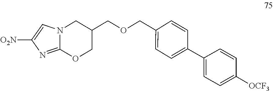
C12=NC([O2N])=CN1CC(COCC1=CC=C(C3=CC=C([OCF3])C=C3)C=C1)CO2
